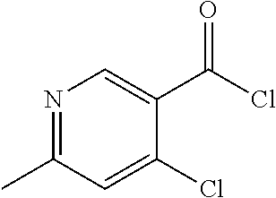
N1=C(C)C=C(Cl)C(C(Cl)=O)=C1
